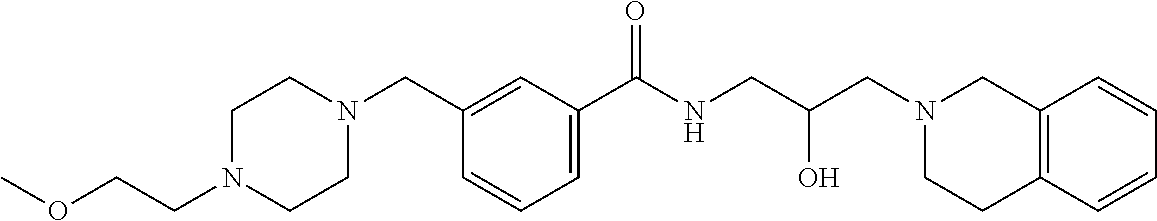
C1(CN2CCN(CCOC)CC2)=CC(C(NCC(CN2CCC3=C(C2)C=CC=C3)O)=O)=CC=C1
